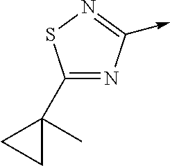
C1(C2(C)CC2)=NC(->C)=NS1
